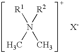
N([R2])(C)([R1])C.[X-]
